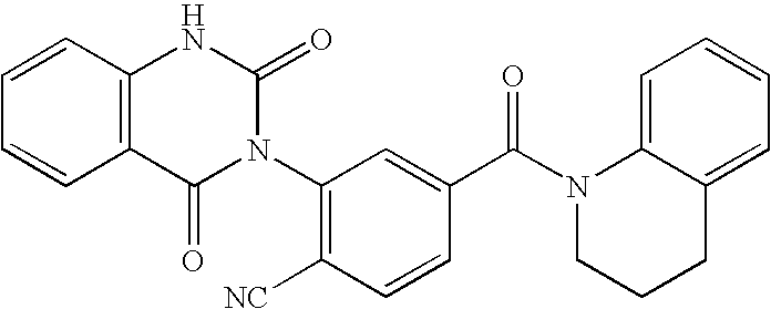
C12=C(C=CC=C1)NC(=O)N(C1=C([NC])C=CC(C(N3CCCC4=CC=CC=C34)=O)=C1)C2=O
